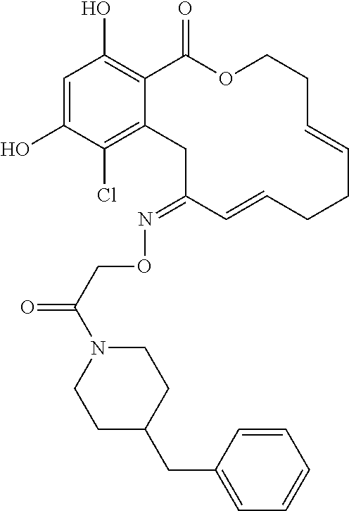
C1=C(O)C(Cl)=C2C(=C1O)C(=O)OCCC=CCCC=CC(=NOCC(=O)N1CCC(CC3=CC=CC=C3)CC1)C2
